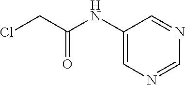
C1(NC(CCl)=O)=CN=CN=C1
